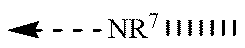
[NR7]C
